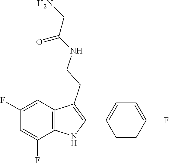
N(CCC1=C(C2=CC=C(F)C=C2)NC2=C1C=C(F)C=C2F)C(CN)=O
